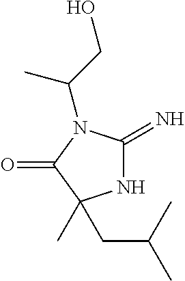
N1C(=N)N(C(CO)C)C(=O)C1(C)CC(C)C
